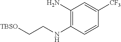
C1(N)=C(NCC[TBSO])C=CC([CF3])=C1
